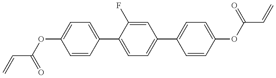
C(=C)C(=O)OC1=CC=C(C2=CC=C(C3=CC=C(OC(C=C)=O)C=C3)C=C2F)C=C1
